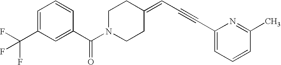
C1=C(C(F)(F)F)C=C(C(N2CCC(=CC#CC3=CC=CC(C)=N3)CC2)=O)C=C1
